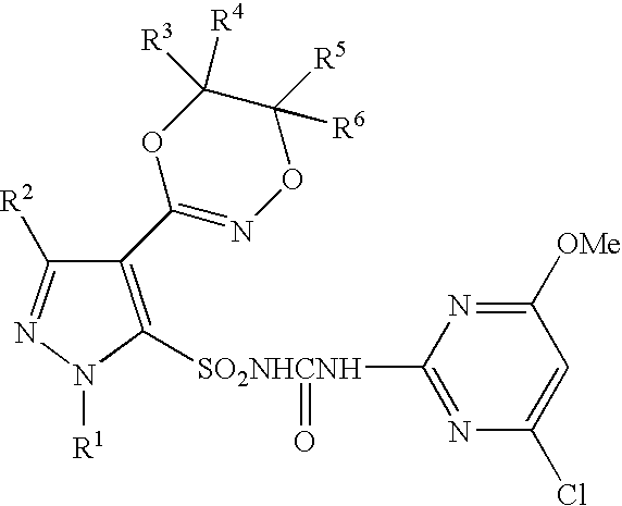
C1(C2=NOC([R5])([R6])C([R3])([R4])O2)=C([SO2NHCNH](C2=NC(Cl)=CC([OMe])=N2)=O)N([R1])N=C1[R2]
